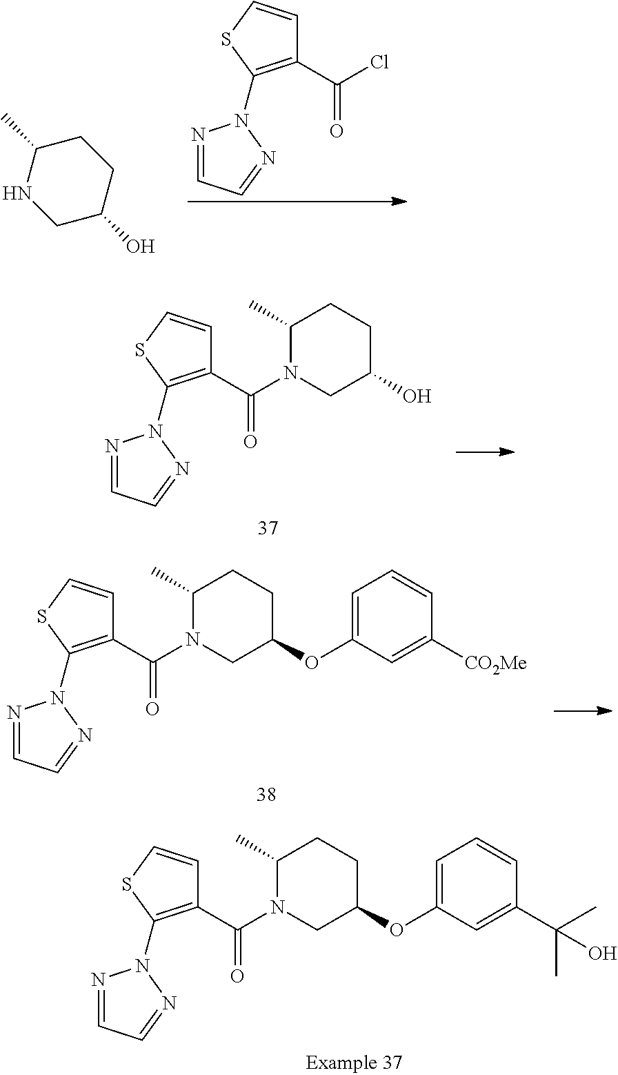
C1C(C)NCC(O)C1.C1(C(=O)Cl)=C(N2N=CC=N2)SC=C1.C1(C(=O)N2CC(O)CCC2C)=C(N2N=CC=N2)SC=C1.C1(C(=O)N2CC(OC3=CC=CC([CO2Me])=C3)CCC2C)=C(N2N=CC=N2)SC=C1.C1(C(=O)N2CC(OC3=CC=CC(C(C)(C)O)=C3)CCC2C)=C(N2N=CC=N2)SC=C1
